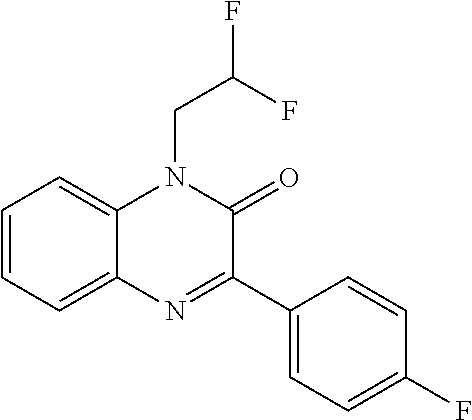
C1=CC=C2C(=C1)N(CC(F)F)C(=O)C(C1=CC=C(F)C=C1)=N2
